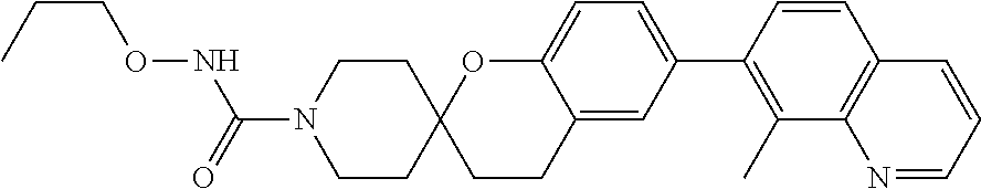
C1CC2(CCN1C(=O)NOCCC)CCC1=CC(C3=C(C)C4=C(C=C3)C=CC=N4)=CC=C1O2
